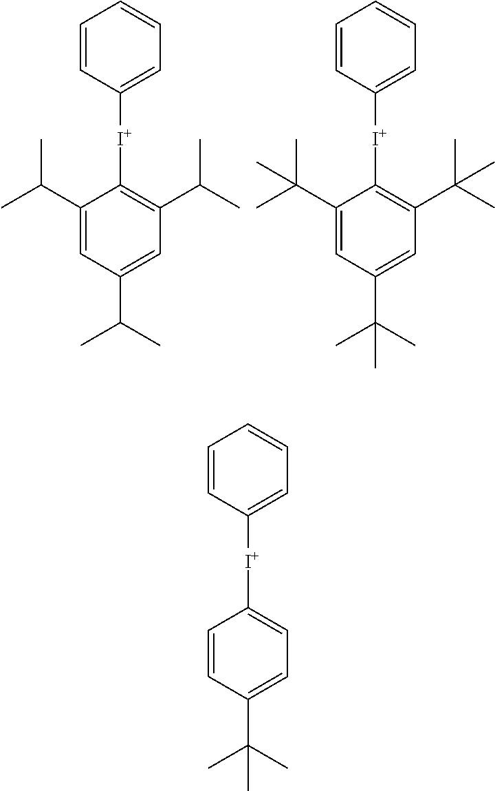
C1=CC([I+]C2=C(C(C)C)C=C(C(C)C)C=C2C(C)C)=CC=C1.C1=CC([I+]C2=C(C(C)(C)C)C=C(C(C)(C)C)C=C2C(C)(C)C)=CC=C1.C1=CC([I+]C2=CC=C(C(C)(C)C)C=C2)=CC=C1
